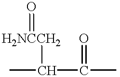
CC(C(C)=O)[H2NCCH2]=O
